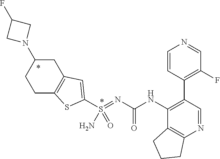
C1(C2=C(F)C=NC=C2)=C(NC(N=S(C2=CC3=C(S2)CCC(N2CC(F)C2)C3)(=O)N)=O)C2=C(N=C1)CCC2
